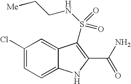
C1(Cl)=CC=C2C(=C1)C(S(NCC[Me])(=O)=O)=C(C(N)=O)N2
